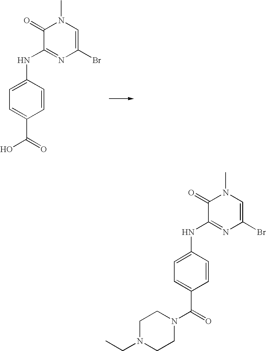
C1=CC(NC2=NC(Br)=CN(C)C2=O)=CC=C1C(=O)O.C1=CC(NC2=NC(Br)=CN(C)C2=O)=CC=C1C(=O)N1CCN(CC)CC1
